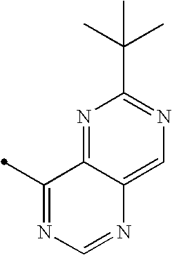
N1=C2C(=CN=C1C(C)(C)C)N=CN=C2C
